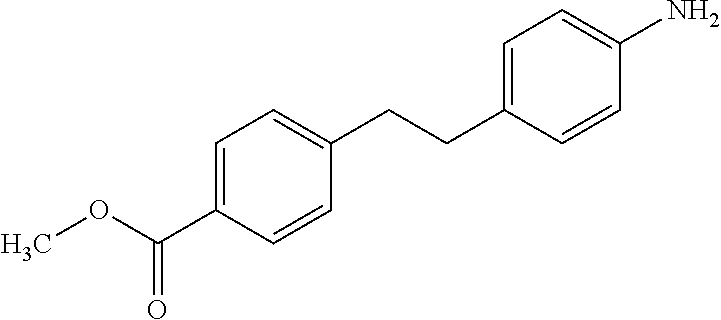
C1=C(C(OC)=O)C=CC(CCC2=CC=C(N)C=C2)=C1
